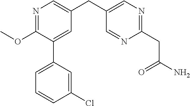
C1(OC)=NC=C(CC2=CN=C(CC(N)=O)N=C2)C=C1C1=CC=CC(Cl)=C1
